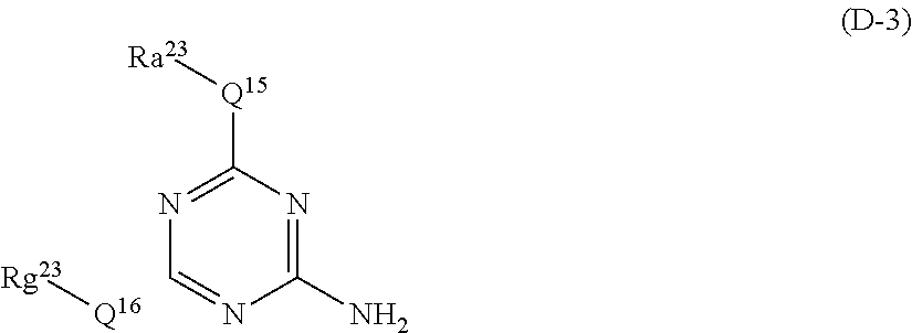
C1(N)=NC([Q15][Ra23])=NC=N1.[Q16][Rg23]
